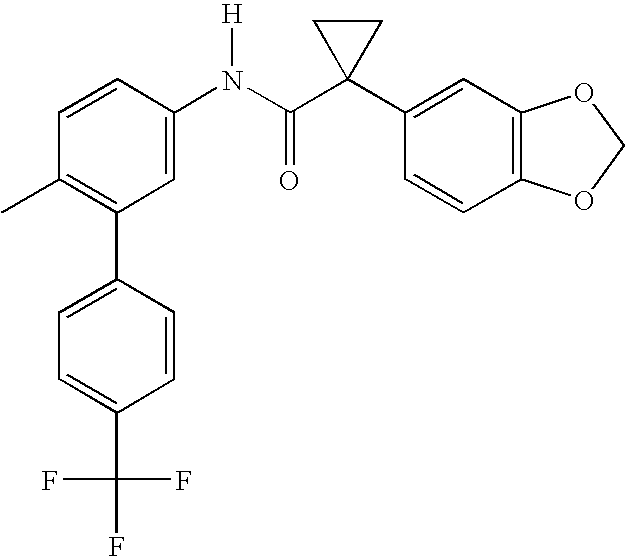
C1=CC(N(C(C2(C3=CC4=C(C=C3)OCO4)CC2)=O)[H])=CC(C2=CC=C(C(F)(F)F)C=C2)=C1C
